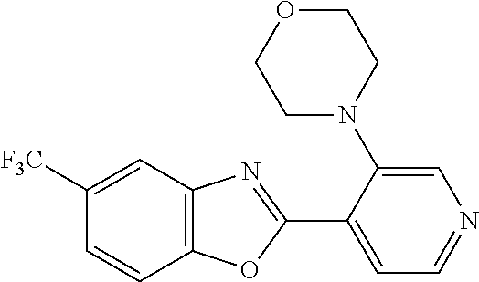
C1=C(N2CCOCC2)C(C2=NC3=C(O2)C=CC([F3C])=C3)=CC=N1
